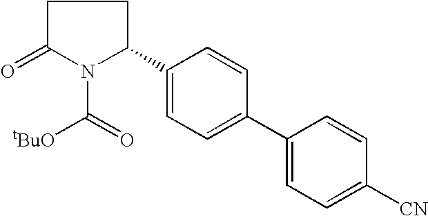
N1(C(=O)[tBuO])C(=O)CCC1C1=CC=C(C2=CC=C([CN])C=C2)C=C1
